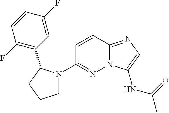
N12C(=NC=C1NC(C)=O)C=CC(N1CCCC1C1=C(F)C=CC(F)=C1)=N2
